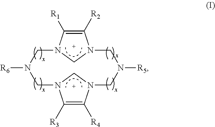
C1([R2])=C([R1])N2CN1CN([R5])CN1C([R4])=C([R3])N(CN([R6])C2)C1
